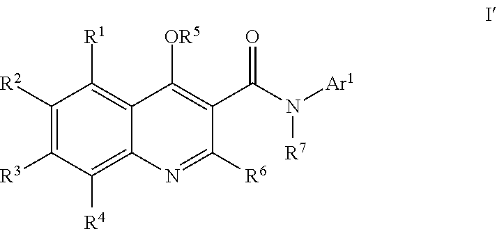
C1([R2])=C([R3])C([R4])=C2C(=C1[R1])C([OR5])=C(C(N([Ar1])[R7])=O)C([R6])=N2
